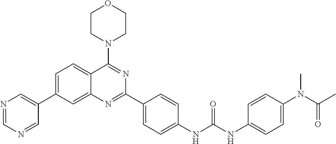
C1=C(C2=CN=CN=C2)C=C2C(=C1)C(N1CCOCC1)=NC(C1=CC=C(NC(NC3=CC=C(N(C(C)=O)C)C=C3)=O)C=C1)=N2
